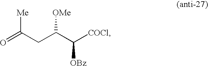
C(=O)(CC(C([COCl])[OBz])[OMe])[Me]
